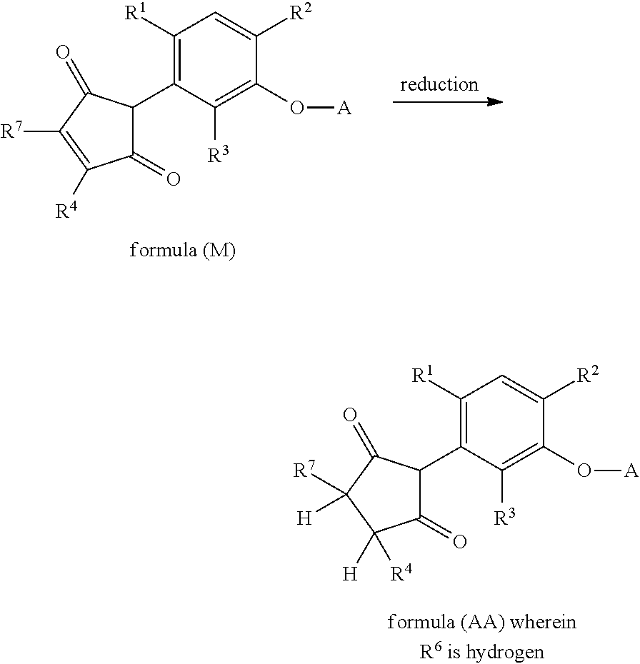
C1([R1])=C(C2C(=O)C([R4])=C([R7])C2=O)C([R3])=C(O[A])C([R2])=C1.C1([R1])=C(C2C(=O)C([R4])([H])C([R7])([H])C2=O)C([R3])=C(O[A])C([R2])=C1
